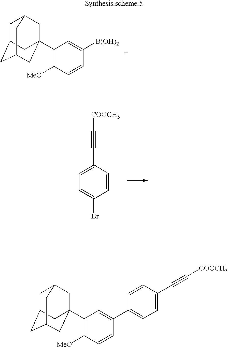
C1(C#C[COOCH3])=CC=C(Br)C=C1.C1C2CC3CC(C4=C([MeO])C=CC([B(OH)2])=C4)(CC1C3)C2.C1C2CC3CC(C4=C([MeO])C=CC(C5=CC=C(C#C[COOCH3])C=C5)=C4)(CC1C3)C2
